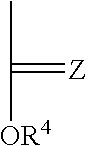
CC(=[Z])[OR4]
